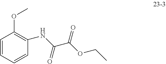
C1=CC=CC(NC(=O)C(OCC)=O)=C1OC
